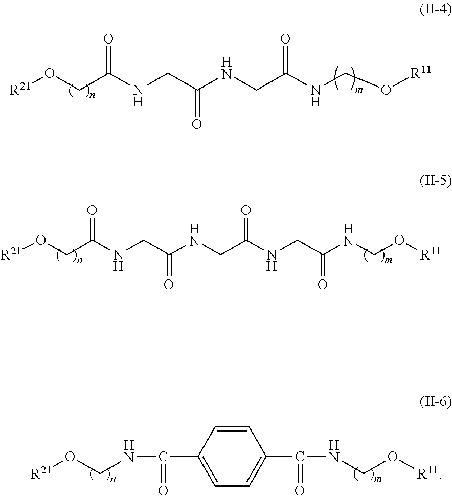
[R21]OCC(NCC(NCC(NCO[R11])=O)=O)=O.[R21]OCC(NCC(NCC(NCC(NCO[R11])=O)=O)=O)=O.C(=O)(C1=CC=C(C(=O)NCO[R21])C=C1)NCO[R11]
